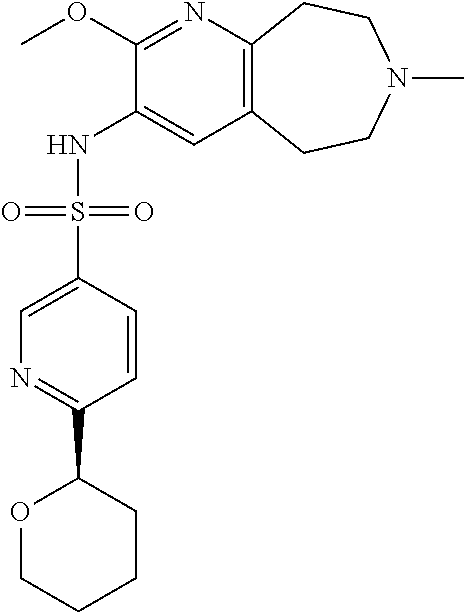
C1(OC)=NC2=C(C=C1NS(C1=CN=C(C3OCCCC3)C=C1)(=O)=O)CCN(C)CC2
